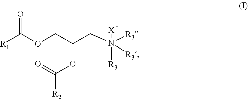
O(CC(OC(=O)[R2])C[X+N]([R3])([R3])[R3])C([R1])=O
